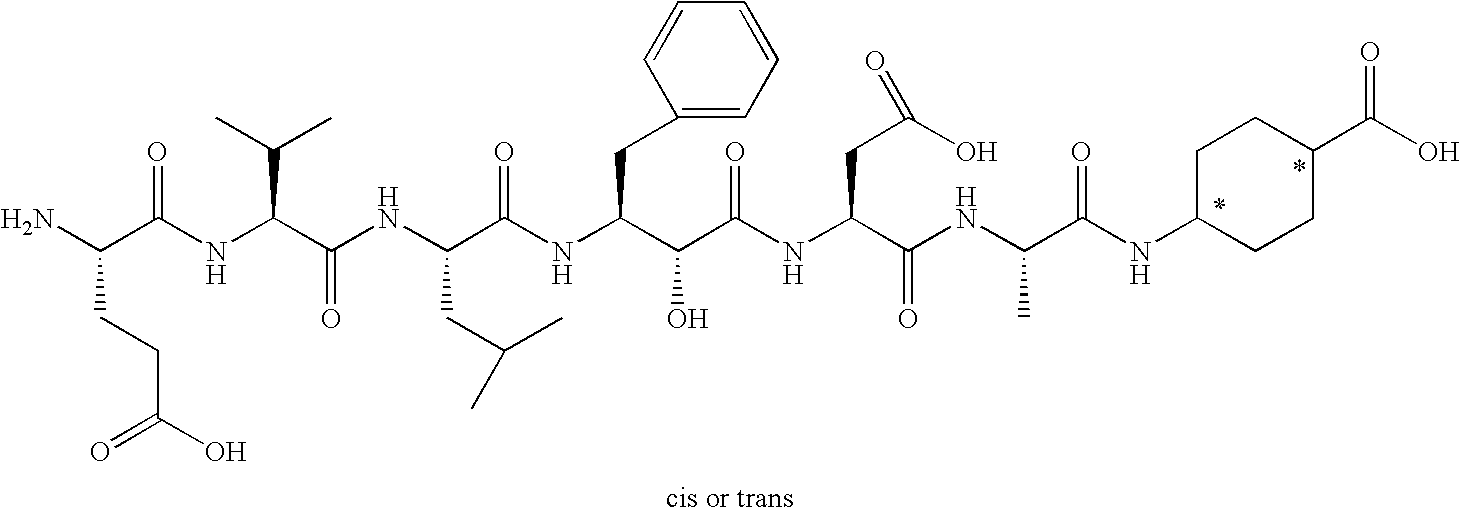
NC(C(NC(C(NC(C(NC(C(C(NC(C(NC(C(NC1CCC(C(O)=O)CC1)=O)C)=O)CC(O)=O)=O)O)CC1=CC=CC=C1)=O)CC(C)C)=O)C(C)C)=O)CCC(O)=O
